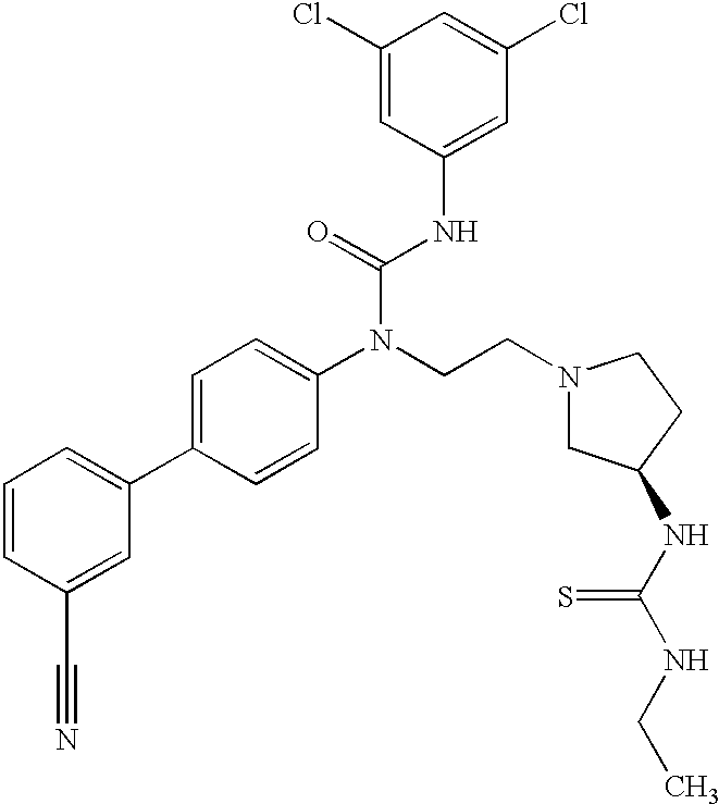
C1=CC(C#N)=CC(C2=CC=C(N(CCN3CC(NC(NCC)=S)CC3)C(=O)NC3=CC(Cl)=CC(Cl)=C3)C=C2)=C1
